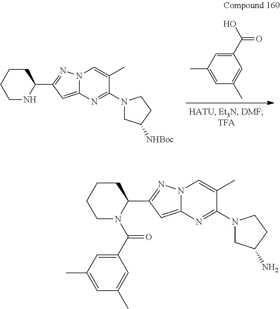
OC(C1=CC(C)=CC(C)=C1)=O.N1C(C2=NN3C(=C2)N=C(N2CC([NHBoc])CC2)C(C)=C3)CCCC1.N1(C(C2=CC(C)=CC(C)=C2)=O)C(C2=NN3C(=C2)N=C(N2CC(N)CC2)C(C)=C3)CCCC1
